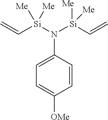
C1=C(N([Si](C=C)([Me])[Me])[Si](C=C)([Me])[Me])C=CC([OMe])=C1
